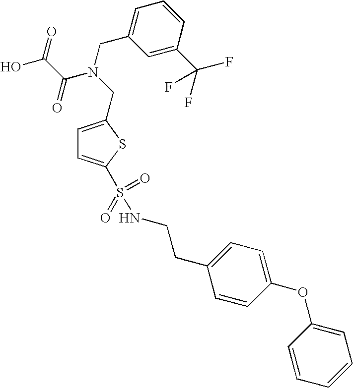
C1=C(CN(C(C(O)=O)=O)CC2=CC=CC(C(F)(F)F)=C2)SC(S(NCCC2=CC=C(OC3=CC=CC=C3)C=C2)(=O)=O)=C1
